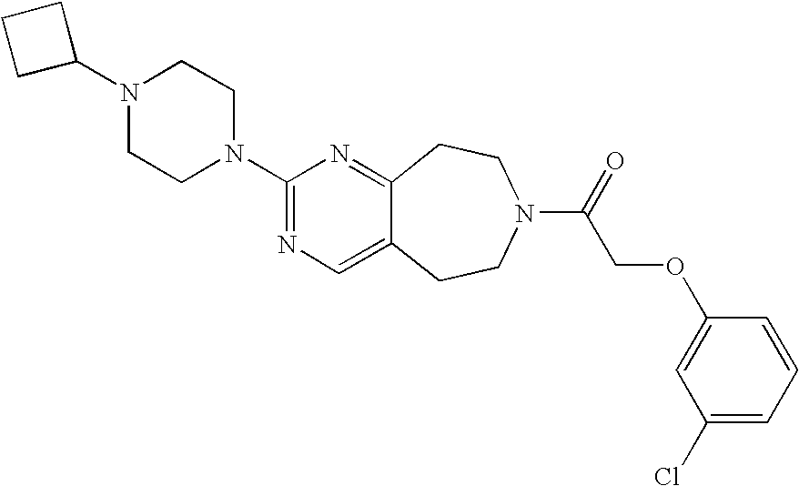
N1(C2CCC2)CCN(C2=NC=C3C(=N2)CCN(C(=O)COC2=CC(Cl)=CC=C2)CC3)CC1
